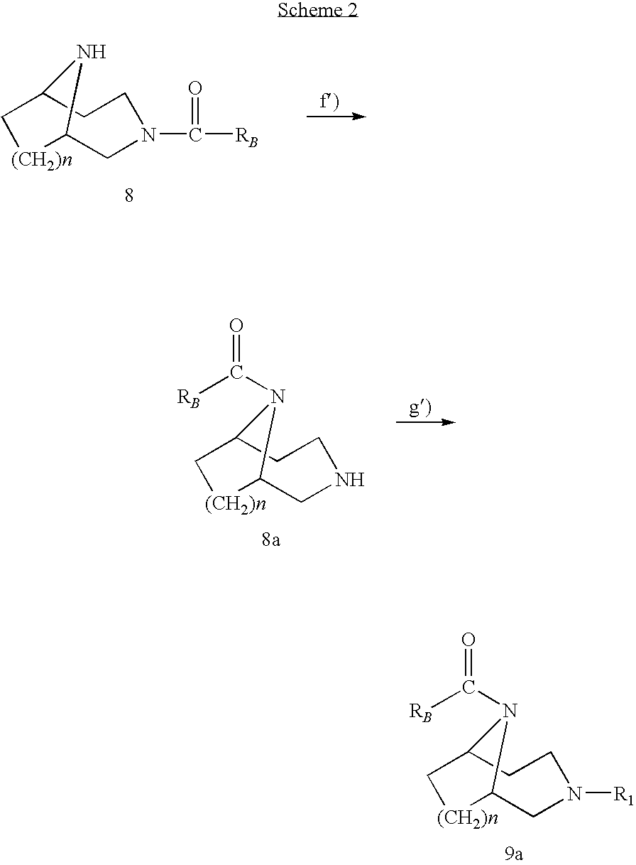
C1[(CH2)n]C2CN(C([RB])=O)CCC1N2.C1[(CH2)n]C2CNCCC1N2C([RB])=O.C1[(CH2)n]C2CN([R1])CCC1N2C([RB])=O
